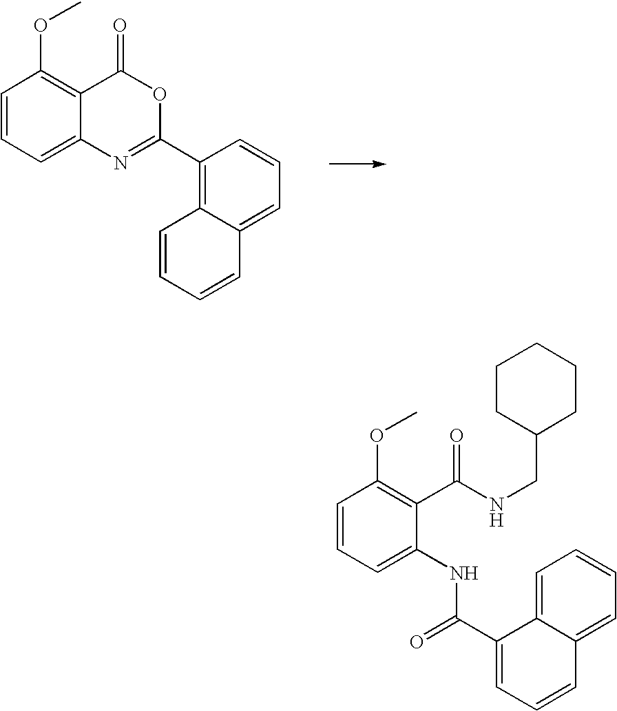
C1=CC=C2C(=C1OC)C(=O)OC(C1=C3C(=CC=C1)C=CC=C3)=N2.C1=CC=C(NC(C2=CC=CC3=CC=CC=C23)=O)C(C(NCC2CCCCC2)=O)=C1OC
